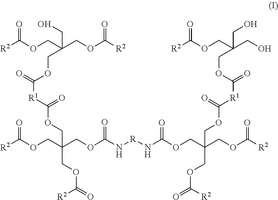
[R2]C(OCC(COC([R2])=O)(CO)COC([R1]C(OCC(COC([R2])=O)(COC([R2])=O)COC(N[R]NC(OCC(COC([R1]C(OCC(CO)(CO)COC([R2])=O)=O)=O)(COC([R2])=O)COC([R2])=O)=O)=O)=O)=O)=O
